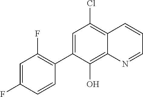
C1=C(F)C=CC(C2=CC(Cl)=C3C(=C2O)N=CC=C3)=C1F
